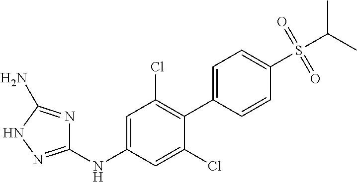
C1(NC2=CC(Cl)=C(C3=CC=C(S(C(C)C)(=O)=O)C=C3)C(Cl)=C2)=NNC(N)=N1
